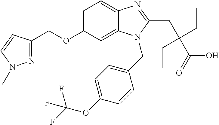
C1=C(OCC2=NN(C)C=C2)C=C2C(=C1)N=C(CC(C(=O)O)(CC)CC)N2CC1=CC=C(OC(F)(F)F)C=C1
